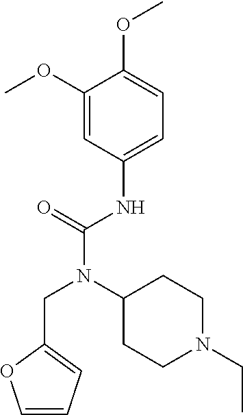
C1=C(NC(N(C2CCN(CC)CC2)CC2=CC=CO2)=O)C=C(OC)C(OC)=C1
